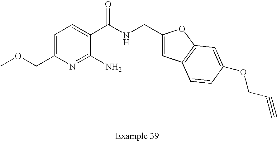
C1=C(COC)N=C(N)C(C(NCC2=CC3=C(O2)C=C(OCC#C)C=C3)=O)=C1
